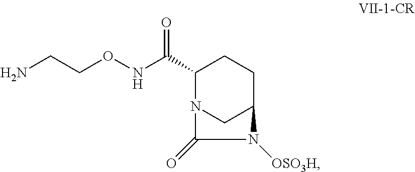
NCCONC(C1N2CC(CC1)N([OSO3H])C2=O)=O
